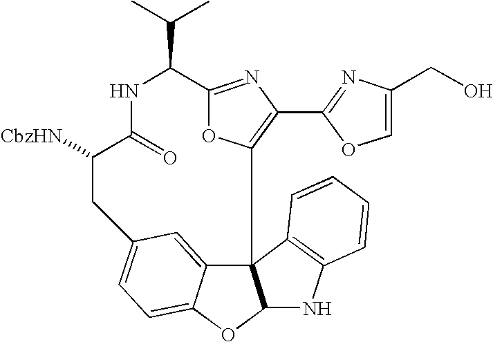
[CbzHN]C1C(=O)NC(C(C)C)C2=NC(C3=NC(CO)=CO3)=C(O2)C23C4=CC(=CC=C4OC2NC2=C3C=CC=C2)C1
